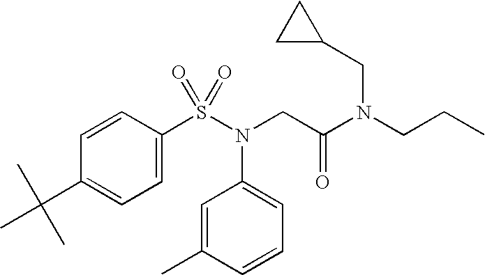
C1=C(C(C)(C)C)C=CC(S(N(CC(N(CCC)CC2CC2)=O)C2=CC=CC(C)=C2)(=O)=O)=C1
